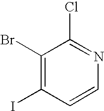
C1(Br)=C(I)C=CN=C1Cl
